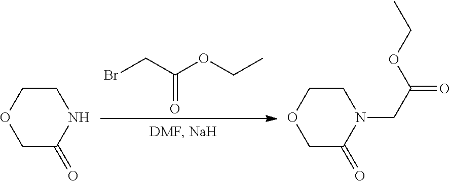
C(OC(CN1CCOCC1=O)=O)C.C(OC(CBr)=O)C.N1CCOCC1=O
